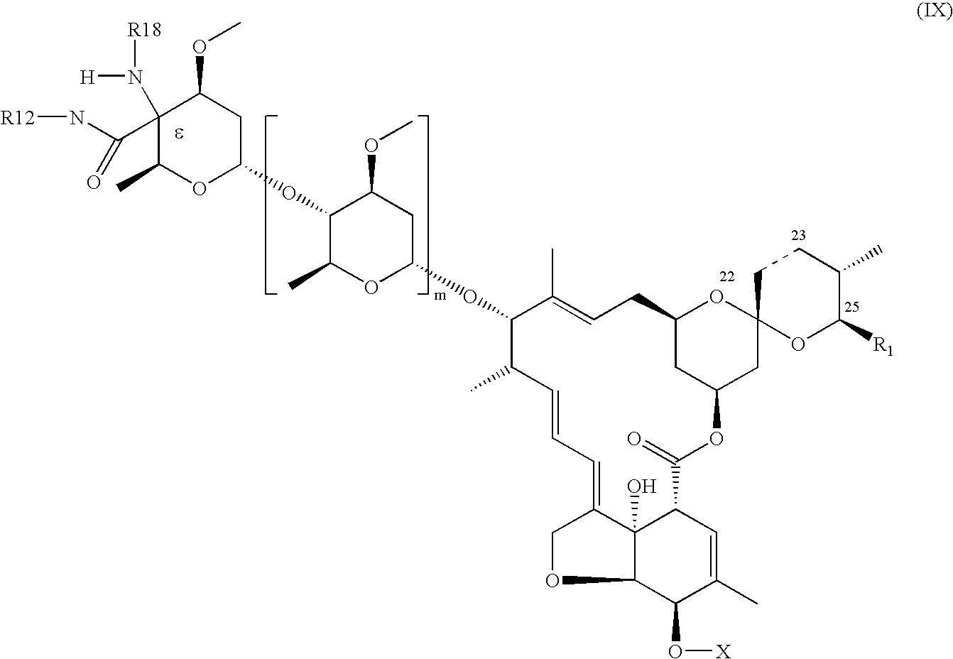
C1(C(=O)N[R12])(N([H])[R18])C(C)OC(OC2C(C)OC(OC3C(C)C=CC=C4C5(O)C(OC4)C(O[X])C(C)=CC5C(=O)OC4CC(CC=C3C)OC3(C4)OC([R1])C(C)CC3)CC2OC)CC1OC
